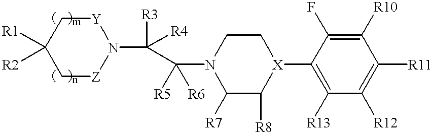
C1[Z]N(C([R3])([R4])C(N2C([R7])C([R8])[X](C3=C([R13])C([R12])=C([R11])C([R10])=C3F)CC2)([R6])[R5])[Y]CC1([R1])[R2]
